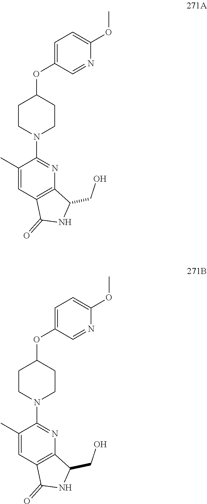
C1CN(C2=NC3=C(C=C2C)C(=O)NC3CO)CCC1OC1=CC=C(OC)N=C1.C1CN(C2=NC3=C(C=C2C)C(=O)NC3CO)CCC1OC1=CC=C(OC)N=C1
